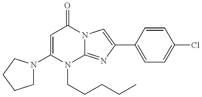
C1=C(N2CCCC2)N(CCCCC)C2=NC(C3=CC=C(Cl)C=C3)=CN2C1=O
